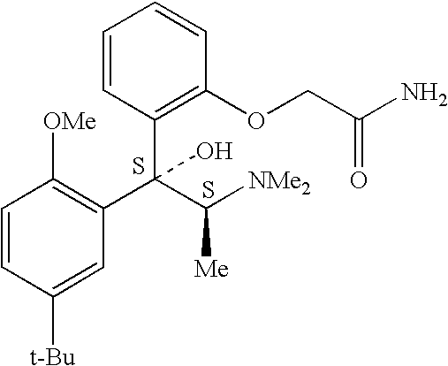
C1=CC([t-Bu])=CC(C(C([NMe2])[Me])(C2=C(OCC(N)=O)C=CC=C2)O)=C1[OMe].S.S
